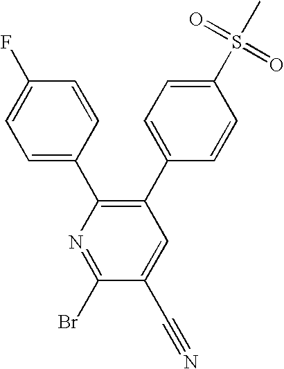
N1=C(Br)C(C#N)=CC(C2=CC=C(S(C)(=O)=O)C=C2)=C1C1=CC=C(F)C=C1
